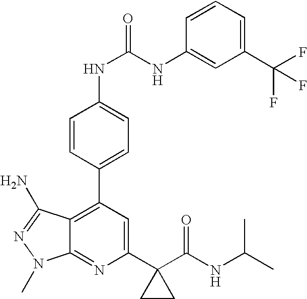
C1=CC(C2=C3C(=NC(C4(C(NC(C)C)=O)CC4)=C2)N(C)N=C3N)=CC=C1NC(NC1=CC(C(F)(F)F)=CC=C1)=O
